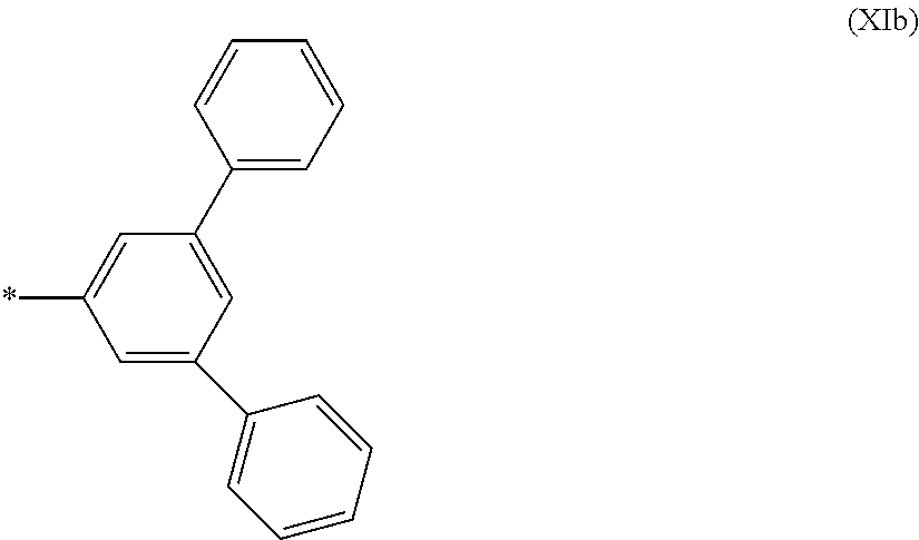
C1(C2=CC(C3=CC=CC=C3)=CC(*)=C2)=CC=CC=C1
